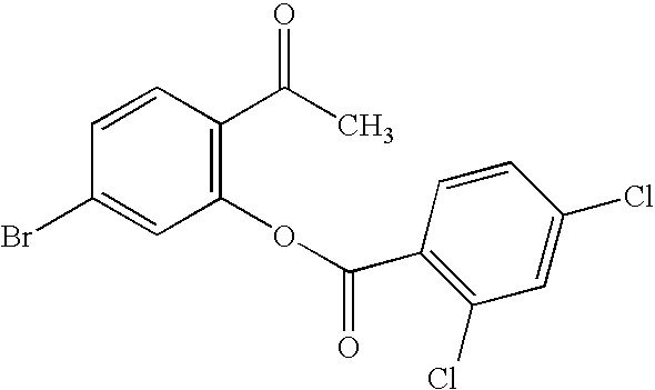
C1(OC(=O)C2=C(Cl)C=C(Cl)C=C2)=C(C(C)=O)C=CC(Br)=C1
